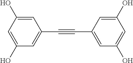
C1(O)=CC(O)=CC(C#CC2=CC(O)=CC(O)=C2)=C1
